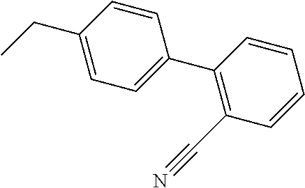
CCC1=CC=C(C2=C(C#N)C=CC=C2)C=C1
